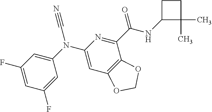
C1=C(F)C=C(N(C2=CC3=C(OCO3)C(C(NC3C(C)(C)CC3)=O)=N2)C#N)C=C1F
